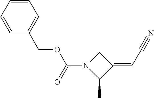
C1=CC=C(COC(N2C(C)C(=CC#N)C2)=O)C=C1
